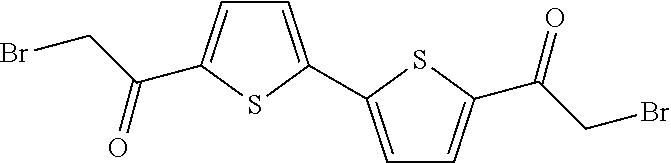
C1=C(C2=CC=C(C(CBr)=O)S2)SC(C(CBr)=O)=C1
